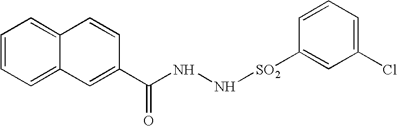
C1=CC=C2C(=C1)C=CC(C(NN[SO2]C1=CC(Cl)=CC=C1)=O)=C2
